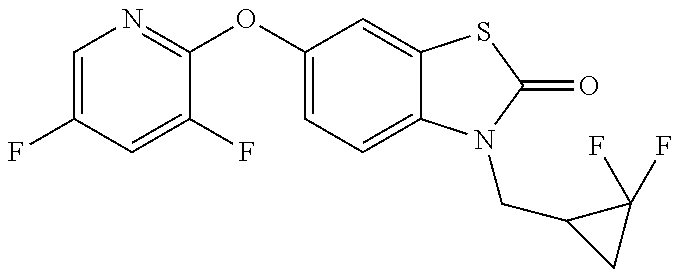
C1(OC2=CC=C3C(=C2)SC(=O)N3CC2CC2(F)F)=NC=C(F)C=C1F
